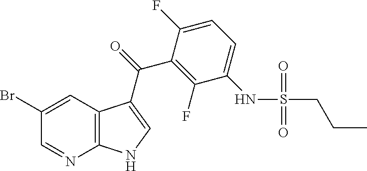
C12=C(N=CC(Br)=C1)NC=C2C(C1=C(F)C(NS(=O)(=O)CCC)=CC=C1F)=O
